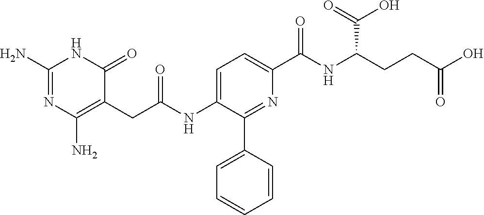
C1(N)=C(CC(=O)NC2=CC=C(C(=O)NC(C(=O)O)CCC(=O)O)N=C2C2=CC=CC=C2)C(=O)NC(N)=N1
